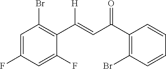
C1=C(F)C=C(F)C(C([H])=CC(C2=C(Br)C=CC=C2)=O)=C1Br
